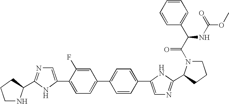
C1NC(C2=NC=C(C3=CC=C(C4=CC=C(C5=CN=C(C6N(C(C(C7=CC=CC=C7)NC(OC)=O)=O)CCC6)N5)C=C4)C=C3F)N2)CC1
